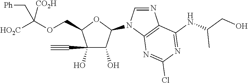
C(C1C(O)(C#C)C(O)C(N2C=NC3=C2N=C(Cl)N=C3NC(C)CO)O1)OC([HO2C])([CO2H])C[Ph]
